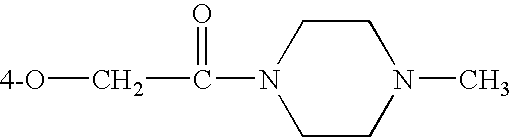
C1CN(C(=O)C[4-O])CCN1C
